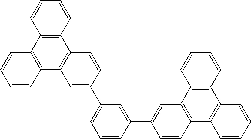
C1=C(C2=CC3=C(C4=C(C5=C3C=CC=C5)C=CC=C4)C=C2)C=CC=C1C1=CC2=C(C3=C(C=CC=C3)C3=C2C=CC=C3)C=C1
